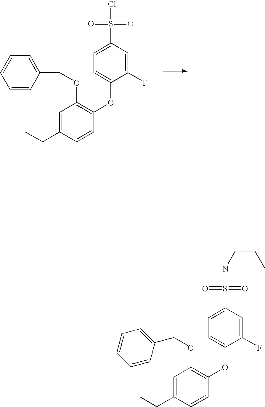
C(C1=CC(OCC2=CC=CC=C2)=C(OC2=CC=C(S(Cl)(=O)=O)C=C2F)C=C1)C.C(C1=CC(OCC2=CC=CC=C2)=C(OC2=CC=C(S(NCCC)(=O)=O)C=C2F)C=C1)C
